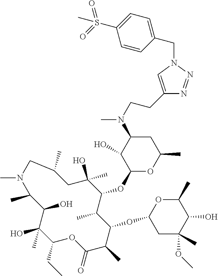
C1(CC)C(C)(O)C(O)C(C)N(C)CC(C)CC(O)(C)C(OC2OC(C)CC(N(C)CCC3=CN(CC4=CC=C(S(=O)(=O)C)C=C4)N=N3)C2O)C(C)C(OC2CC(C)(OC)C(O)C(C)O2)C(C)C(=O)O1
